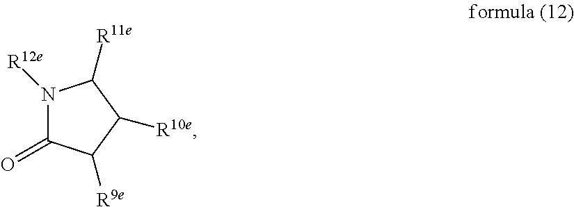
N1([R12e])C(=O)C([R9e])C([R10e])C1[R11e]
